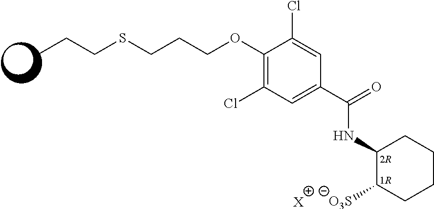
CCCSCCCOC1=C(Cl)C=C(C(=O)NC2C([O3S])CCCC2)C=C1Cl.[X]
